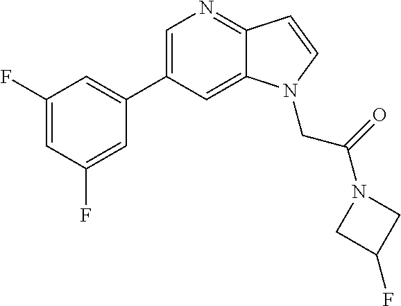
C1=C(C2=CC(F)=CC(F)=C2)C=C2C(=N1)C=CN2CC(=O)N1CC(F)C1
